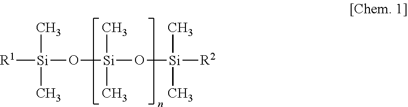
C[Si]([R1])(C)O[Si](C)(C)O[Si]([R2])(C)C
